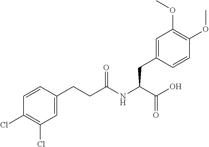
C1=CC(CCC(NC(C(O)=O)CC2=CC(OC)=C(OC)C=C2)=O)=CC(Cl)=C1Cl
